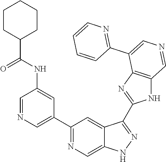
C1(C2=CN=CC(NC(=O)C3CCCCC3)=C2)=NC=C2C(=C1)C(C1=NC3=C(N1)C=NC=C3C1=NC=CC=C1)=NN2
